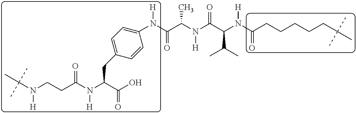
C1(N(C(C(N(C(C(N(C(CCCCCC(C)(C)C)=O)[H])C(C)C)=O)[H])C)=O)[H])=CC=C(CC(N(C(CCN(C(C)(C)C)[H])=O)[H])C(O)=O)C=C1
